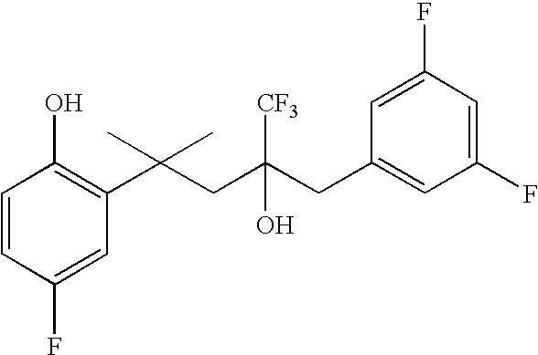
C1(F)=CC(C(CC(CC2=CC(F)=CC(F)=C2)(O)[CF3])(C)C)=C(O)C=C1
